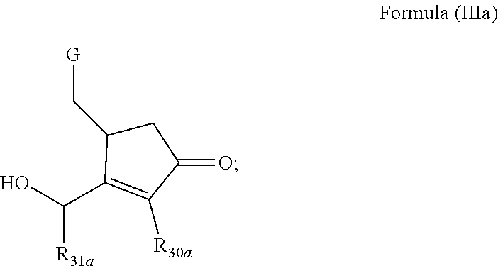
C1C(C[G])C(C(O)[R31a])=C([R30a])C1=O
